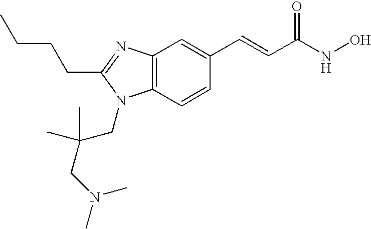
C12=C(C=CC(C=CC(NO)=O)=C1)N(CC(CN(C)C)(C)C)C(CCCC)=N2
